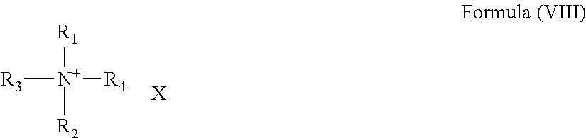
[R3][N+]([R4])([R1])[R2].[X]
